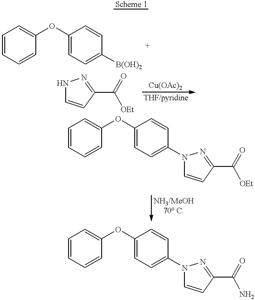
C1=CC=CC(OC2=CC=C([B(OH)2])C=C2)=C1.C1=CC=CC(OC2=CC=C(N3C=CC(C([OEt])=O)=N3)C=C2)=C1.N1C=CC(C([OEt])=O)=N1.C1=CC=CC(OC2=CC=C(N3C=CC(C(N)=O)=N3)C=C2)=C1
